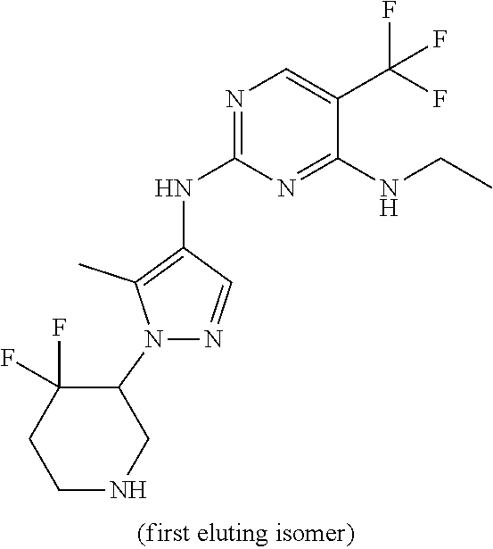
N1=C(NC2=C(C)N(C3C(F)(F)CCNC3)N=C2)N=C(NCC)C(C(F)(F)F)=C1
